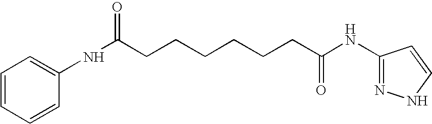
C1=CC=CC(NC(=O)CCCCCCC(=O)NC2=NNC=C2)=C1
